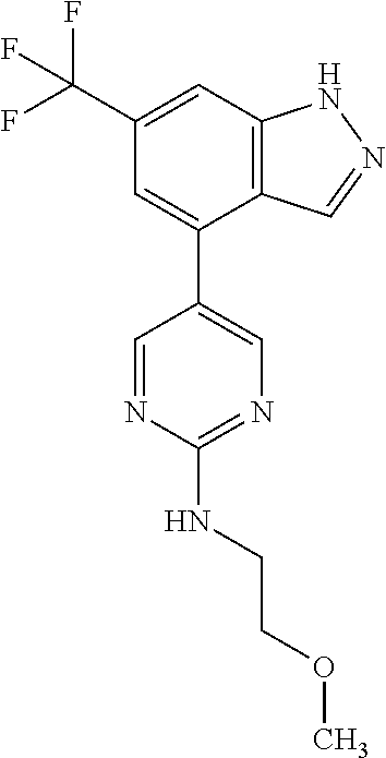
C12=C(C=C(C(F)(F)F)C=C1C1=CN=C(NCCOC)N=C1)NN=C2
